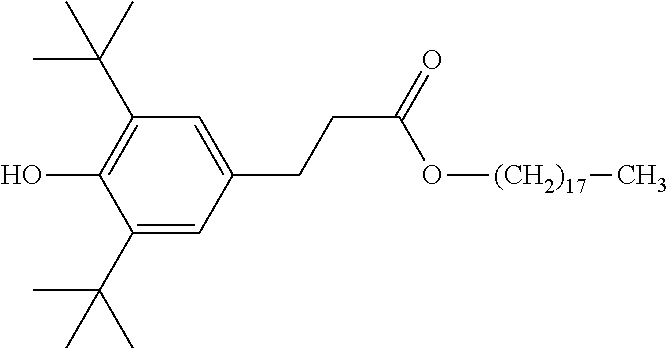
C1(C(C)(C)C)=CC(CCC(O[(CH2)17]C)=O)=CC(C(C)(C)C)=C1O
